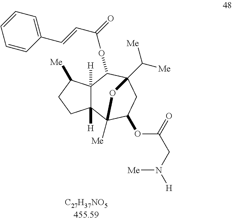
C12([H])C([H])(C([Me])CC1)C(OC(C=CC1=CC=CC=C1)=O)C1(C([Me])[Me])CC(OC(=O)CN([H])[Me])C2([Me])O1
